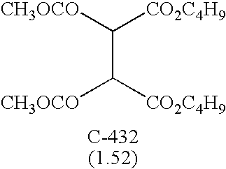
[CH3OCO]C([CO2C4H9])C([CH3OCO])[CO2C4H9]
